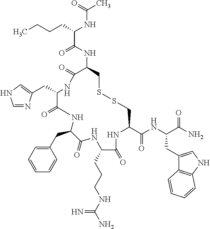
C(C1C(=O)NC(CC2=CC=CC=C2)C(=O)NC(CCCNC(N)=N)C(=O)NC(C(NC(C(N)=O)CC2=CNC3=C2C=CC=C3)=O)CSSCC(NC(C(CCCC)NC(C)=O)=O)C(=O)N1)C1=CNC=N1
